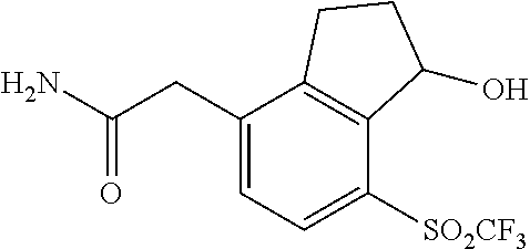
C(N)(CC1=CC=C([SO2CF3])C2=C1CCC2O)=O
